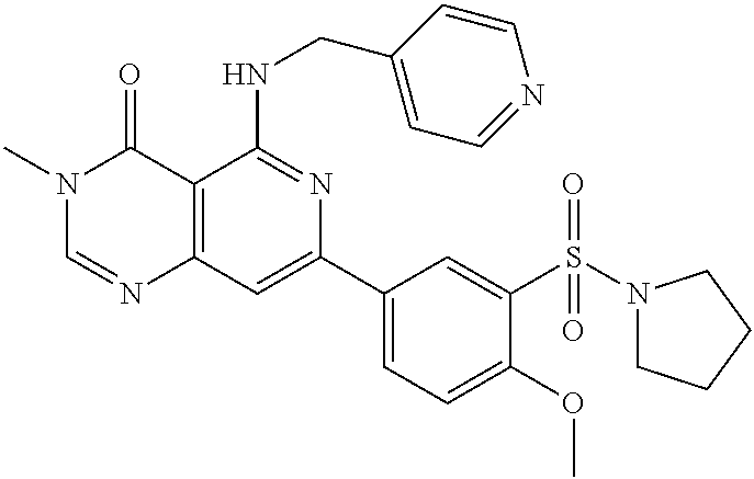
C12=C(C=C(C3=CC=C(OC)C(S(N4CCCC4)(=O)=O)=C3)N=C1NCC1=CC=NC=C1)N=CN(C)C2=O
